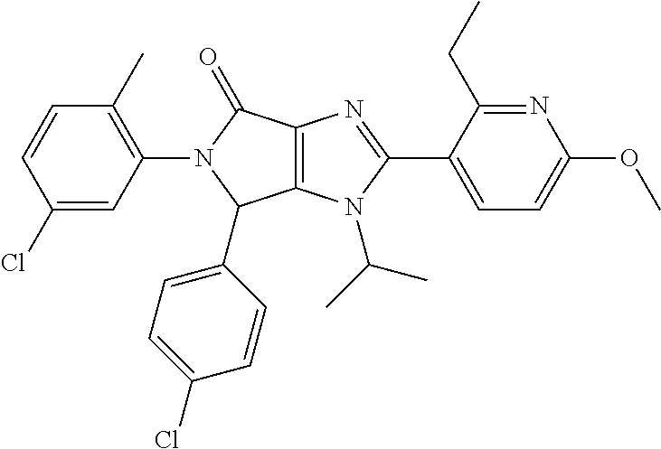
C12=C(N(C(C)C)C(C3=CC=C(OC)N=C3CC)=N1)C(C1=CC=C(Cl)C=C1)N(C1=C(C)C=CC(Cl)=C1)C2=O
